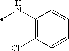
C1(NC)=C(Cl)C=CC=C1
